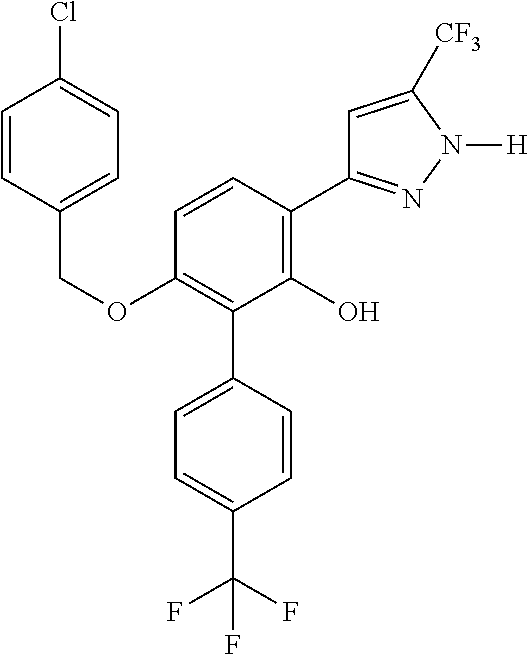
C1(OCC2=CC=C(Cl)C=C2)=C(C2=CC=C(C(F)(F)F)C=C2)C(O)=C(C2=NN([H])C([CF3])=C2)C=C1
